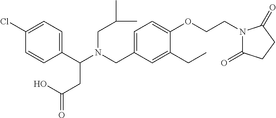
C1(C(N(CC2=CC=C(OCCN3C(=O)CCC3=O)C(CC)=C2)CC(C)C)CC(=O)O)=CC=C(Cl)C=C1
